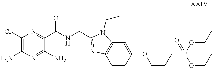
C1(Cl)=C(N)N=C(N)C(C(NCC2=NC3=C(C=C(OCCCP(OCC)(OCC)=O)C=C3)N2CC)=O)=N1
